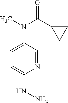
C1(N(C)C(C2CC2)=O)=CC=C(NN)N=C1
